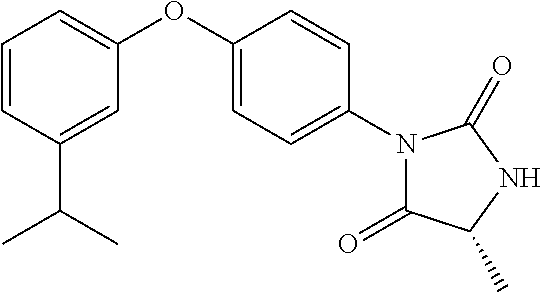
C1=CC(C(C)C)=CC(OC2=CC=C(N3C(=O)C(C)NC3=O)C=C2)=C1
